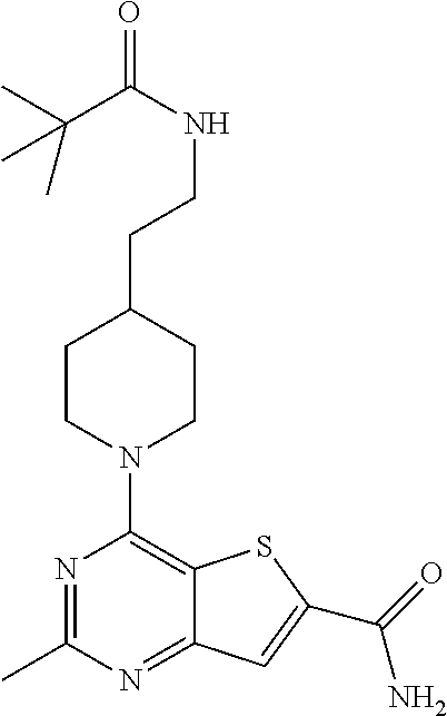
N1=C(C)N=C2C(=C1N1CCC(CCNC(C(C)(C)C)=O)CC1)SC(C(=O)N)=C2
